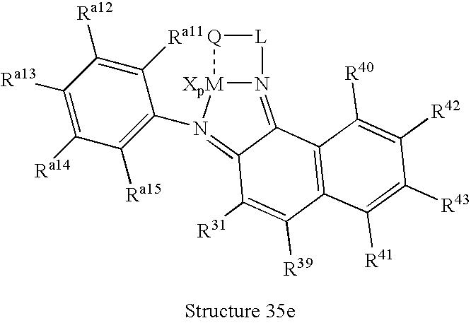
C12=C(C3=N4[XpM](N(C5=C([Ra15])C([Ra14])=C([Ra13])C([Ra12])=C5[Ra11])=C3C([R31])=C1[R39])[Q][L]4)C([R40])=C([R42])C([R43])=C2[R41]
